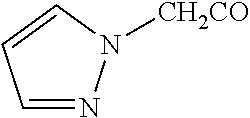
C1=NN([CH2CO])C=C1
